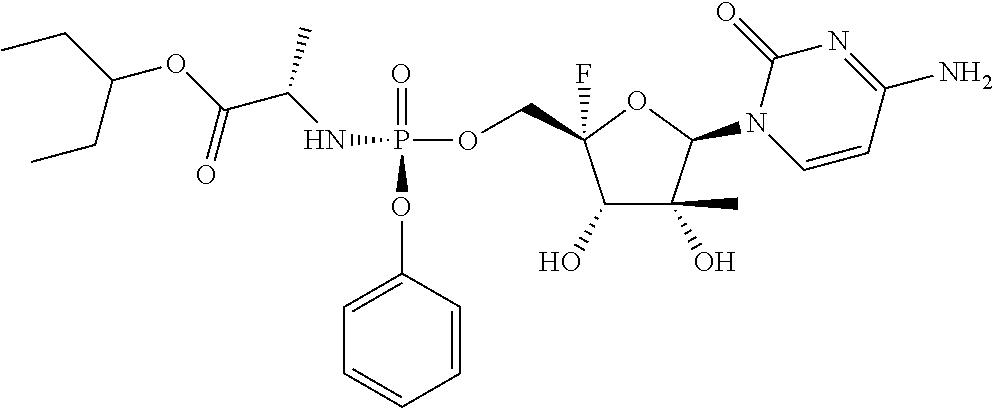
C1=CC=CC(OP(=O)(OCC2(F)C(O)C(O)(C)C(N3C=CC(N)=NC3=O)O2)NC(C)C(=O)OC(CC)CC)=C1
